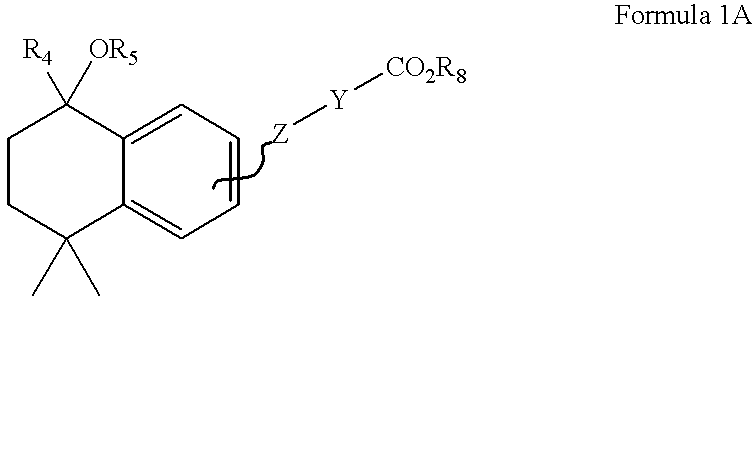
C1CC(C)(C)C2=CC=CC=C2C1([OR5])[R4].[Z][Y][CO2R8]
